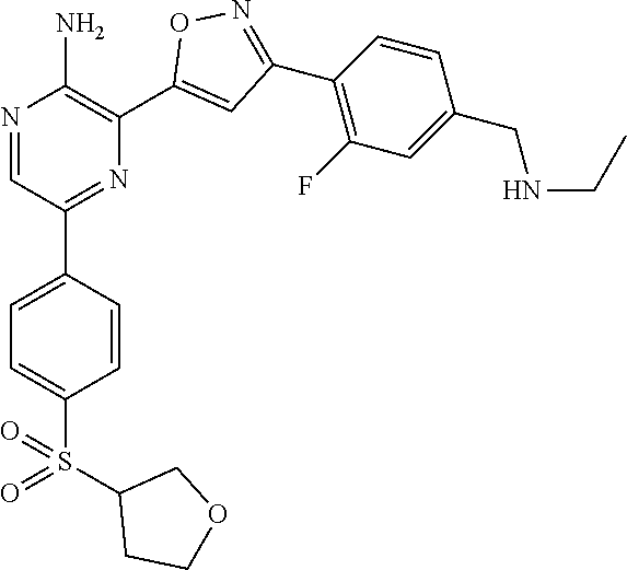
N1=CC(C2=CC=C(S(=O)(C3CCOC3)=O)C=C2)=NC(C2=CC(C3=C(F)C=C(CNCC)C=C3)=NO2)=C1N
